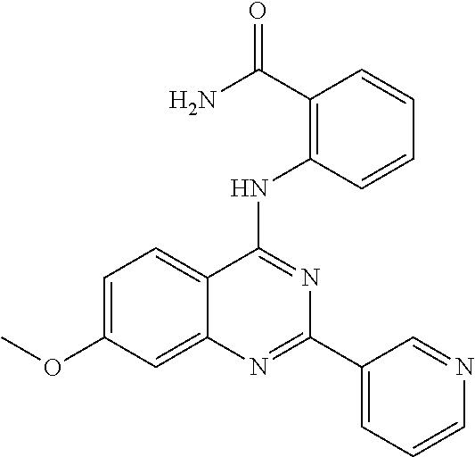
C1=C(OC)C=C2C(=C1)C(NC1=C(C(N)=O)C=CC=C1)=NC(C1=CC=CN=C1)=N2
